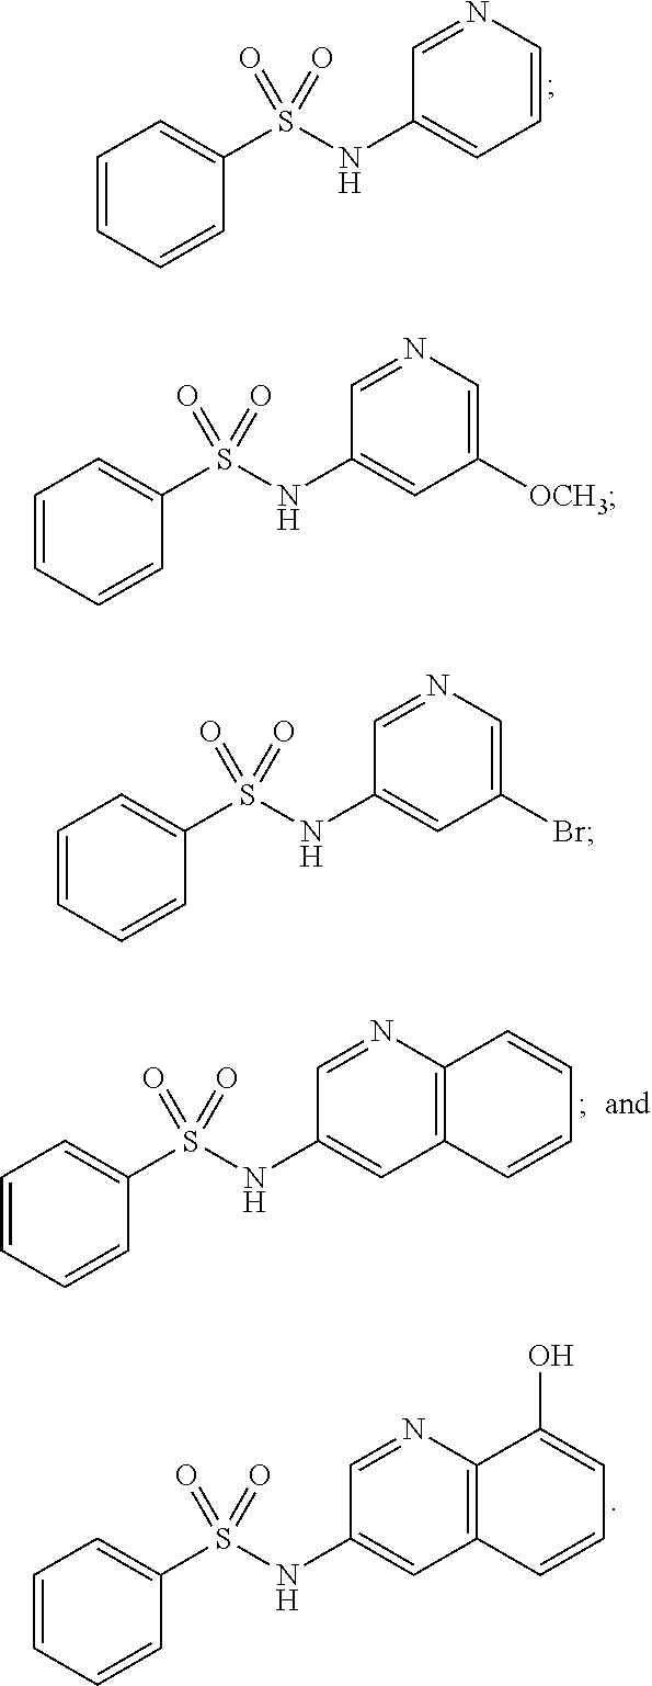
C1=CC=CC(S(NC2=CC=CN=C2)(=O)=O)=C1.C1=CC=CC(S(NC2=CC3=C(N=C2)C=CC=C3)(=O)=O)=C1.C1=CC=CC(S(NC2=CC3=C(N=C2)C(O)=CC=C3)(=O)=O)=C1.C1=CC=CC(S(NC2=CC([OCH3])=CN=C2)(=O)=O)=C1.C1=CC=CC(S(NC2=CC(Br)=CN=C2)(=O)=O)=C1
